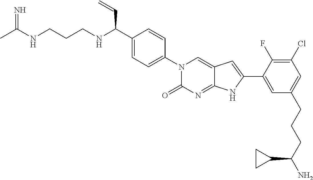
CC(NCCCNC(C1=CC=C(N2C(=O)N=C3C(=C2)C=C(C2=CC(CCCC(N)C4CC4)=CC(Cl)=C2F)N3)C=C1)C=C)=N
